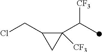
C1([CF3])(C(C)[CF3])C(CCl)C1
